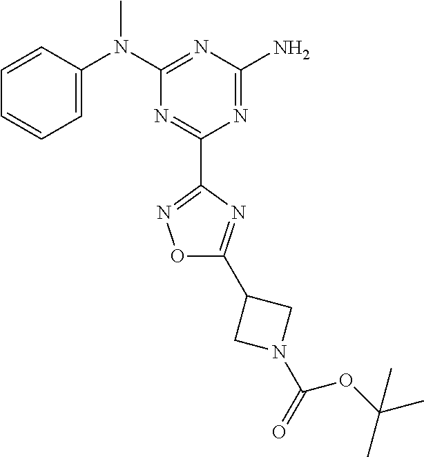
C1=CC(N(C2=NC(N)=NC(C3=NOC(C4CN(C(=O)OC(C)(C)C)C4)=N3)=N2)C)=CC=C1
